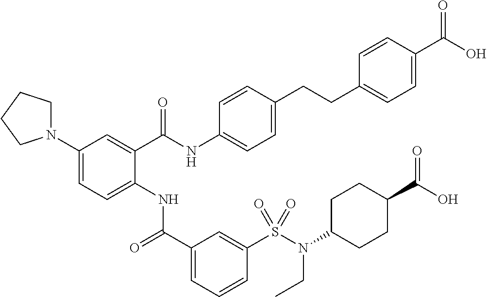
C1(N2CCCC2)=CC=C(NC(C2=CC=CC(S(N(C3CCC(C(O)=O)CC3)CC)(=O)=O)=C2)=O)C(C(NC2=CC=C(CCC3=CC=C(C(O)=O)C=C3)C=C2)=O)=C1
